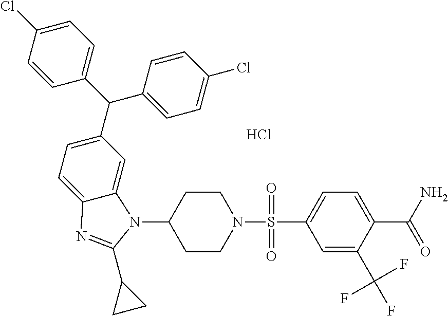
C1=C(Cl)C=CC(C(C2=CC=C(Cl)C=C2)C2=CC=C3C(=C2)N(C2CCN(S(=O)(C4=CC=C(C(N)=O)C(C(F)(F)F)=C4)=O)CC2)C(C2CC2)=N3)=C1.Cl
